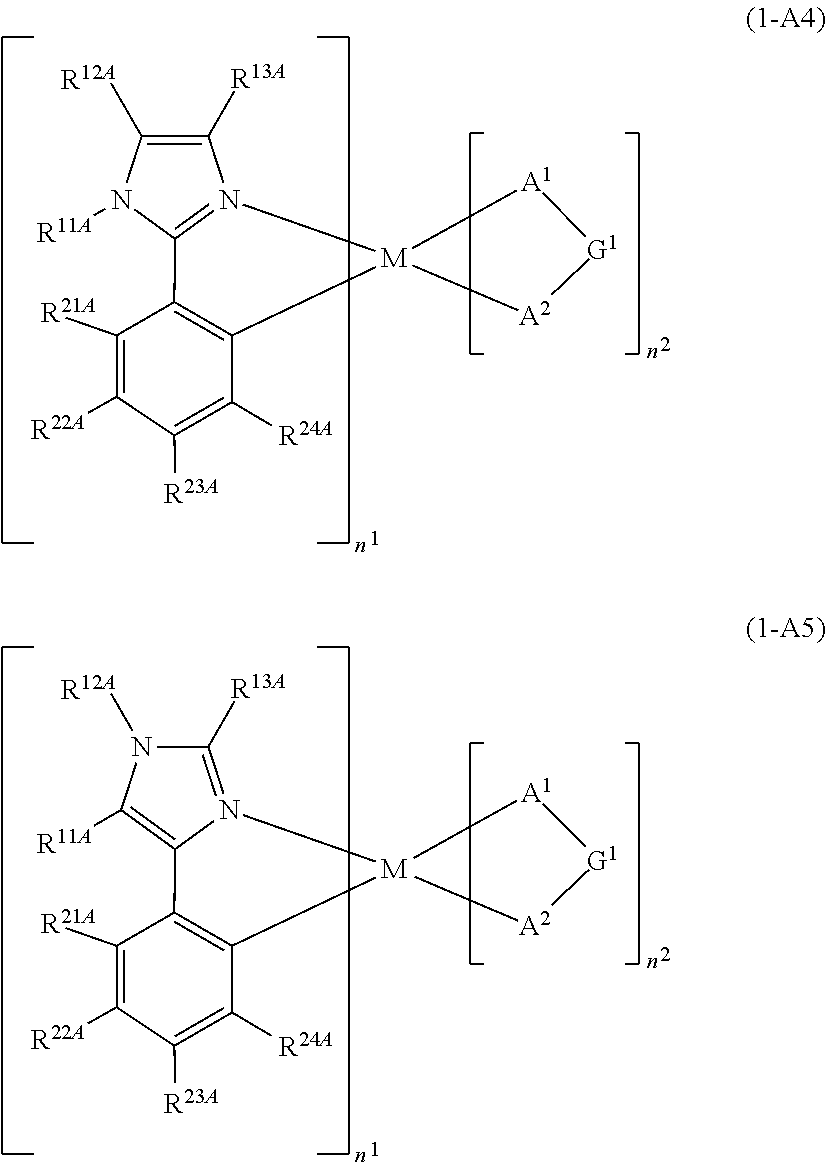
[M]12([A1][G1][A2]1)C1=C(C([R21A])=C([R22A])C([R23A])=C1[R24A])C1=N2C([R13A])=C([R12A])N1[R11A].[M]12([A1][G1][A2]1)C1=C(C([R21A])=C([R22A])C([R23A])=C1[R24A])C1=C([R11A])N([R12A])C([R13A])=N21
